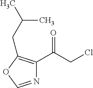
N1=COC(CC(C)C)=C1C(CCl)=O
